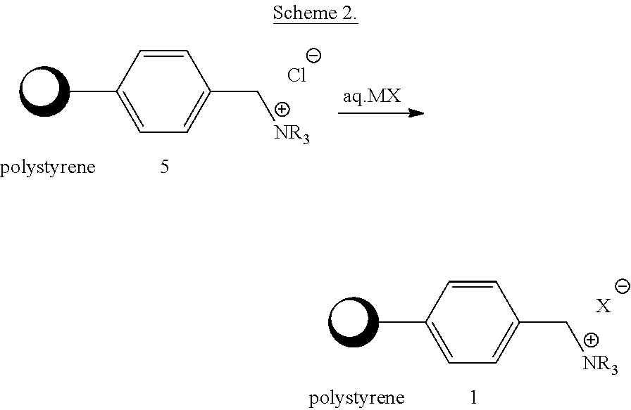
C1=CC(C)=CC=C1C[NR3].[X].C1=CC(C)=CC=C1C[NR3].[Cl-]
